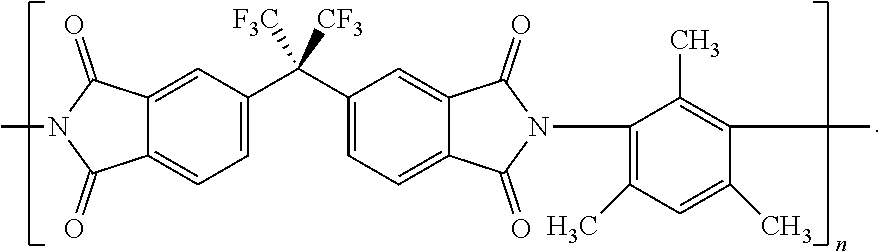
N1(C)C(=O)C2=CC=C(C(C3=CC=C4C(=C3)C(=O)N(C3=C(C)C=C(C)C(C)=C3C)C4=O)([CF3])[F3C])C=C2C1=O
